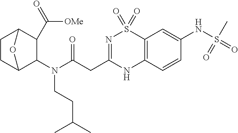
C1(N(C(=O)CC2=NS(=O)(=O)C3=C(N2)C=CC(NS(=O)(C)=O)=C3)CCC(C)C)C2CCC(C1C([OMe])=O)O2
